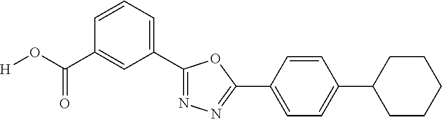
[H]OC(C1=CC(C2=NN=C(C3=CC=C(C4CCCCC4)C=C3)O2)=CC=C1)=O
